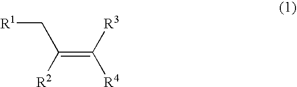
C(C(=C([R3])[R4])[R2])[R1]
